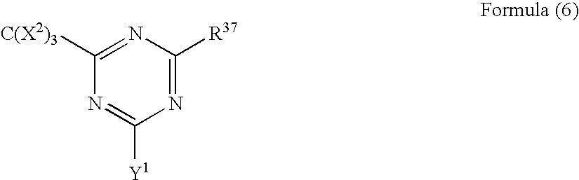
N1=C([R37])N=C([C(X2)3])N=C1[Y1]
